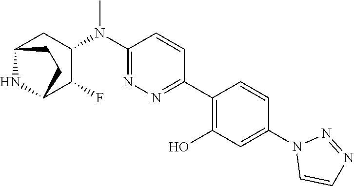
C1(N(C2=NN=C(C3=C(O)C=C(N4C=CN=N4)C=C3)C=C2)C)CC2NC(C1F)CC2
